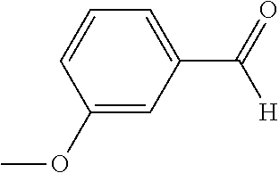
C1(OC)=CC(C(=O)[H])=CC=C1
